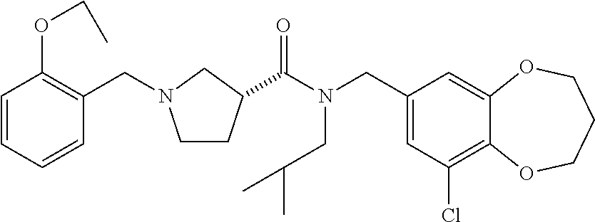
C1(CN(C(=O)C2CCN(CC3=C(OCC)C=CC=C3)C2)CC(C)C)=CC(Cl)=C2C(=C1)OCCCO2
